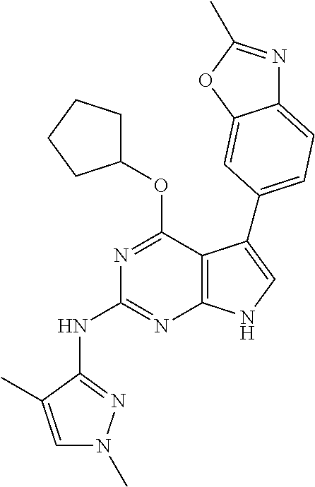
C12=C(NC=C1C1=CC=C3N=C(C)OC3=C1)N=C(NC1=NN(C)C=C1C)N=C2OC1CCCC1
